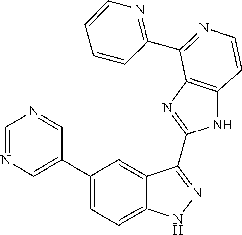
C1(C2=CN=CN=C2)=CC=C2C(=C1)C(C1=NC3=C(N1)C=CN=C3C1=NC=CC=C1)=NN2
